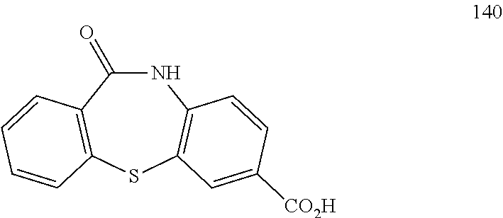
N1C(=O)C2=C(SC3=C1C=CC([CO2H])=C3)C=CC=C2
